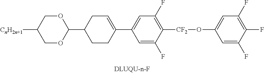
C1CC(C2=CC(F)=C([CF2]OC3=CC(F)=C(F)C(F)=C3)C(F)=C2)=CCC1C1OCC([CnH2n+1])CO1
